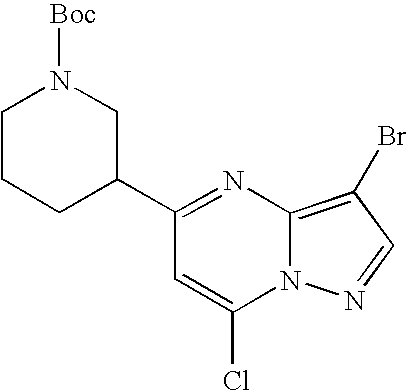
C12=C(Br)C=NN1C(Cl)=CC(C1CN([Boc])CCC1)=N2
